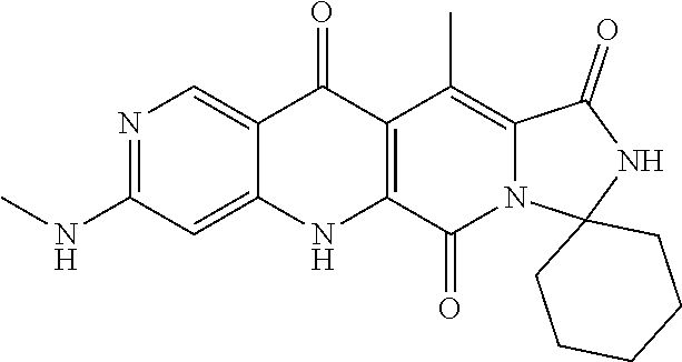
N1=C(NC)C=C2C(=C1)C(=O)C1=C(N2)C(=O)N2C(=C1C)C(=O)NC21CCCCC1
